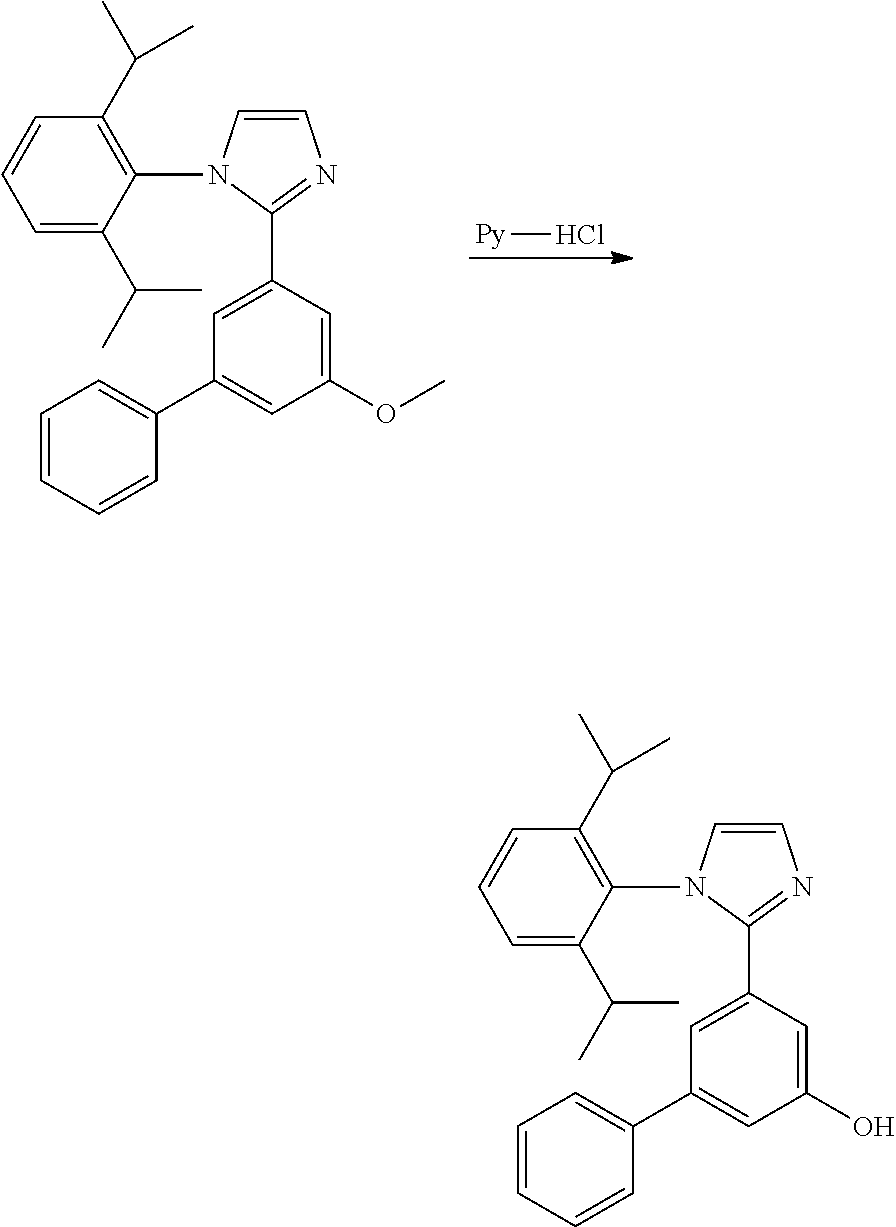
[Py]Cl.C1=C(C(C)C)C(N2C=CN=C2C2=CC(C3=CC=CC=C3)=CC(OC)=C2)=C(C(C)C)C=C1.C1=C(C(C)C)C(N2C=CN=C2C2=CC(C3=CC=CC=C3)=CC(O)=C2)=C(C(C)C)C=C1
